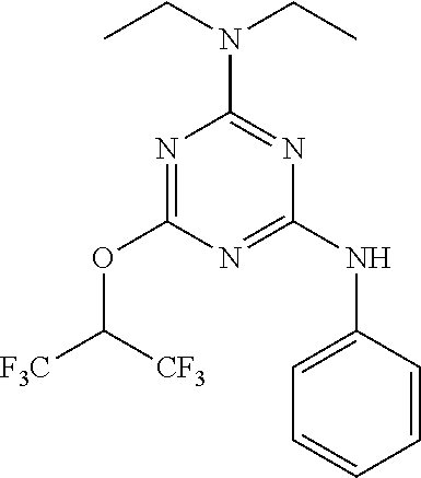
N1=C(NC2=CC=CC=C2)N=C(N(CC)CC)N=C1OC([CF3])[F3C]
